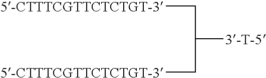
[5-CTTTCGTTCTCTGT-3]CC([3-T-5])C[5-CTTTCGTTCTCTGT-3]
